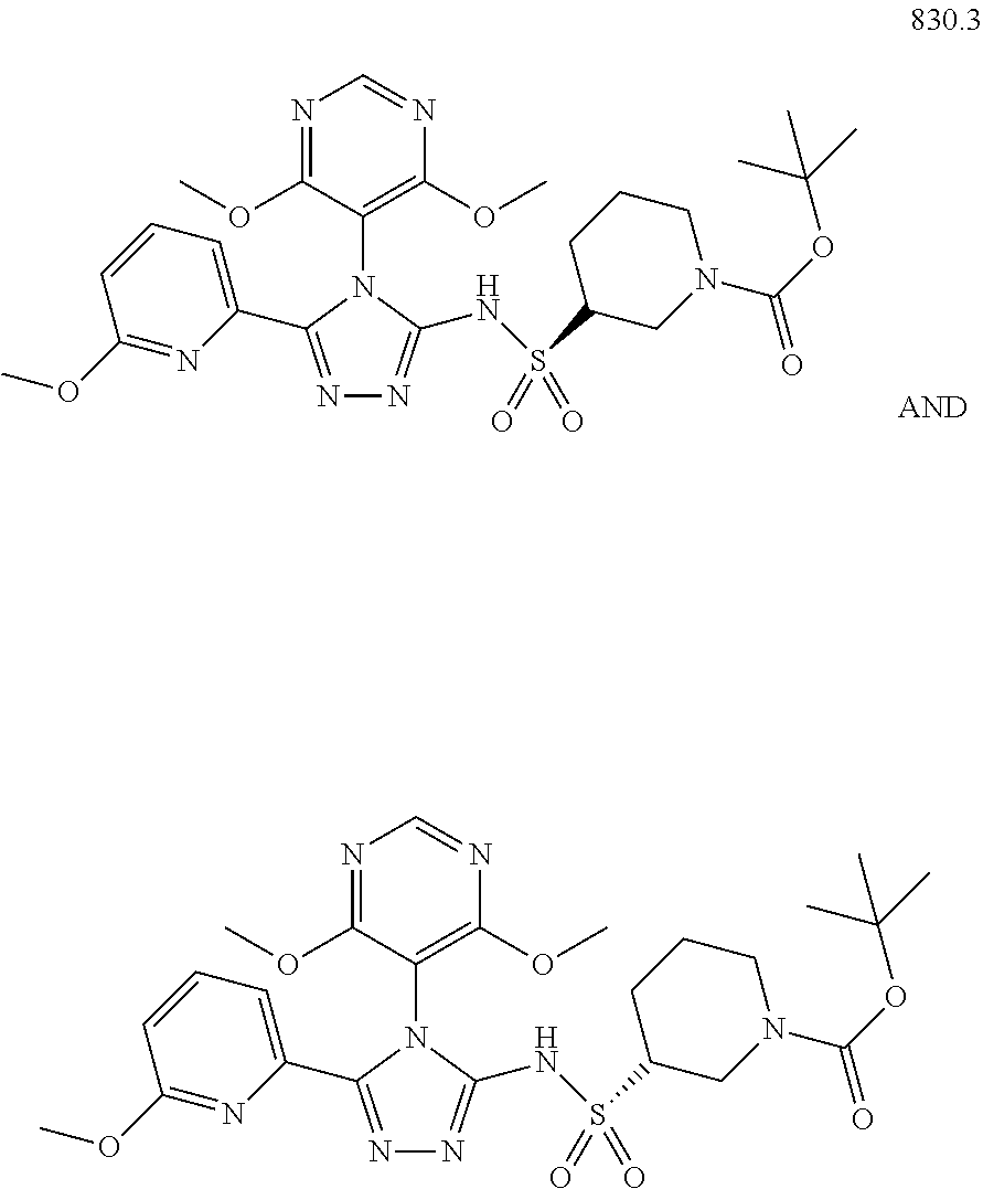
N1=C(C2=CC=CC(OC)=N2)N(C2=C(OC)N=CN=C2OC)C(NS(C2CCCN(C(=O)OC(C)(C)C)C2)(=O)=O)=N1.N1=C(C2=CC=CC(OC)=N2)N(C2=C(OC)N=CN=C2OC)C(NS(C2CCCN(C(=O)OC(C)(C)C)C2)(=O)=O)=N1
